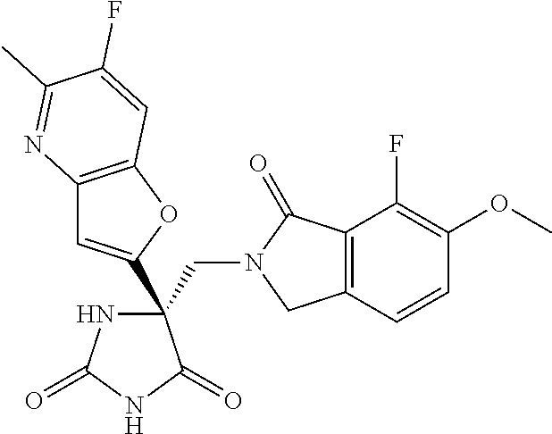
C(C1(C2=CC3=C(O2)C=C(F)C(C)=N3)NC(=O)NC1=O)N1CC2=C(C1=O)C(F)=C(OC)C=C2
